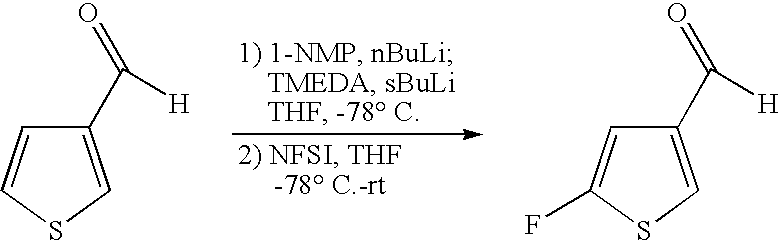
C1(C(=O)[H])=CSC=C1.C1(C(=O)[H])=CSC(F)=C1
